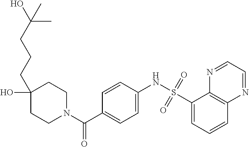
C1CN(C(C2=CC=C(NS(=O)(=O)C3=CC=CC4=C3N=CC=N4)C=C2)=O)CCC1(CCCC(O)(C)C)O
